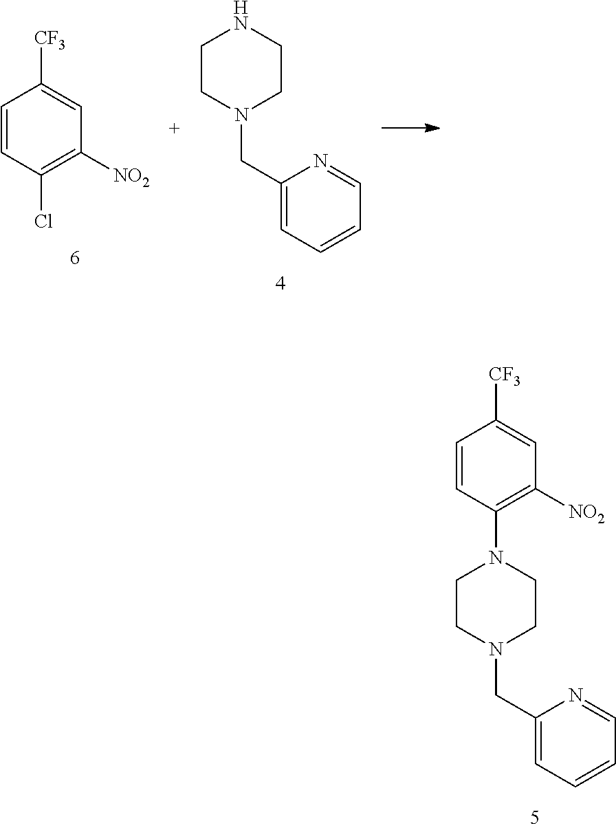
C1CN(CC2=CC=CC=N2)CCN1C1=C([NO2])C=C([CF3])C=C1.C1CN(CC2=CC=CC=N2)CCN1.ClC1=C([NO2])C=C([CF3])C=C1
